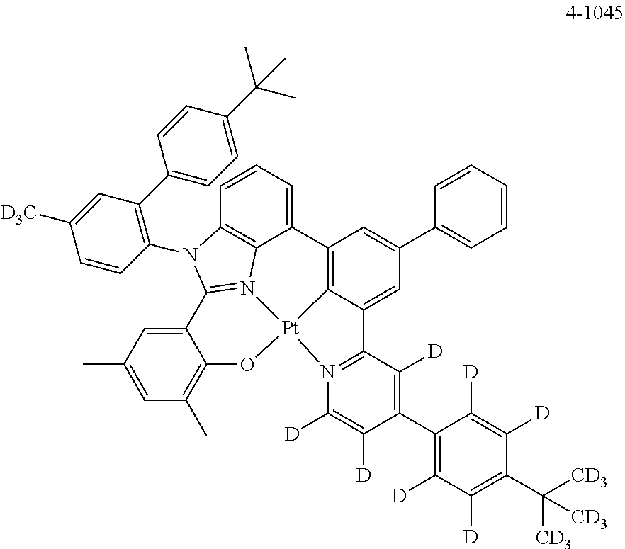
C12=CC=CC3=C1N1=C(N3C3=C(C4=CC=C(C(C)(C)C)C=C4)C=C([D3C])C=C3)C3=CC(C)=CC(C)=C3O[Pt]13C1=C2C=C(C2=CC=CC=C2)C=C1C1=N3C([D])=C([D])C(C2=C([D])C([D])=C(C([CD3])([CD3])[CD3])C([D])=C2[D])=C1[D]
